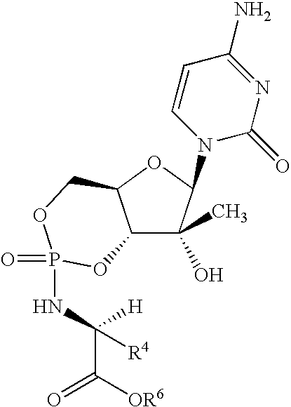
C12C(O)(C)C(N3C(=O)N=C(N)C=C3)OC1COP(=O)(NC(C([OR6])=O)([H])[R4])O2
